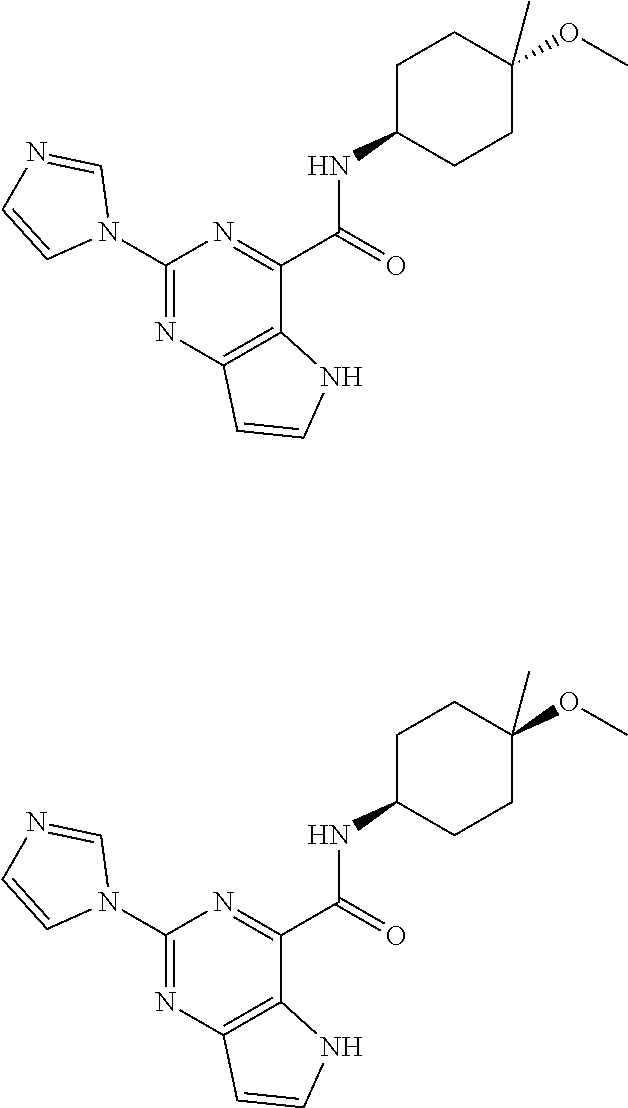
C1(N2C=NC=C2)=NC2=C(C(C(=O)NC3CCC(C)(OC)CC3)=N1)NC=C2.C1(N2C=NC=C2)=NC2=C(C(C(=O)NC3CCC(C)(OC)CC3)=N1)NC=C2
